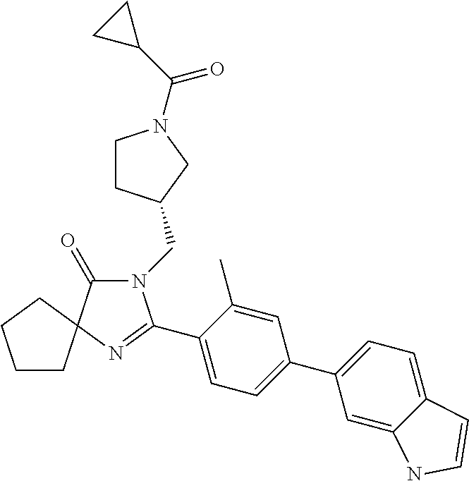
N1(CC2CCN(C(C3CC3)=O)C2)C(=O)C2(N=C1C1=CC=C(C3=CC=C4C(=C3)NC=C4)C=C1C)CCCC2
